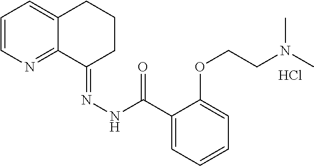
C1=CN=C2C(=C1)CCCC2=NNC(C1=CC=CC=C1OCCN(C)C)=O.Cl
